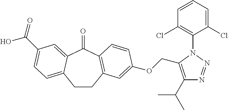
C1CC2=C(C(=O)C3=CC(C(O)=O)=CC=C13)C=CC(OCC1=C(C(C)C)N=NN1C1=C(Cl)C=CC=C1Cl)=C2
